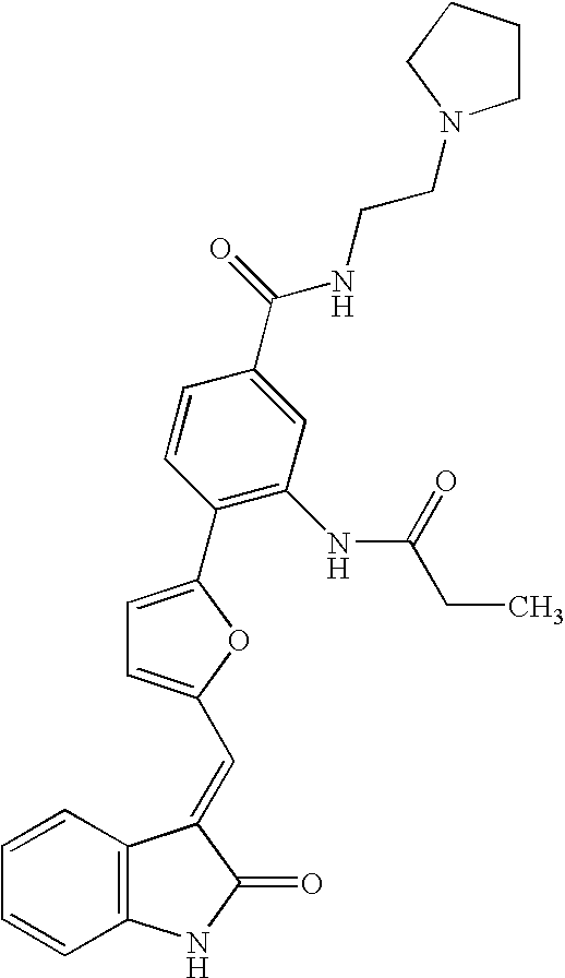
C1=CC2=C(C=C1)NC(=O)C2=CC1=CC=C(C2=C(NC(CC)=O)C=C(C(=O)NCCN3CCCC3)C=C2)O1
